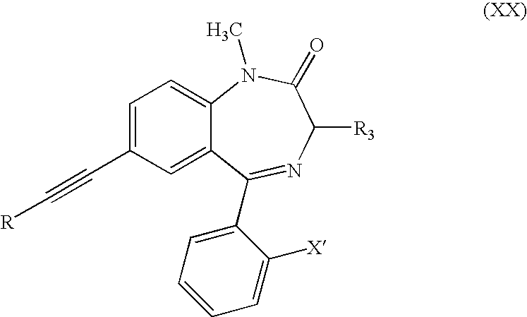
C12=CC=C(C#C[R])C=C1C(C1=CC=CC=C1[X])=NC([R3])C(=O)N2C
